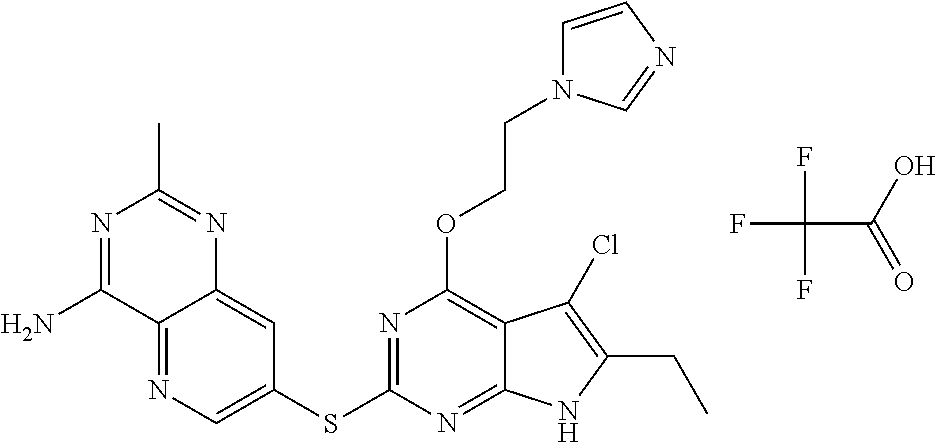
C12=NC=C(SC3=NC(OCCN4C=CN=C4)=C4C(=N3)NC(CC)=C4Cl)C=C1N=C(C)N=C2N.FC(C(O)=O)(F)F
